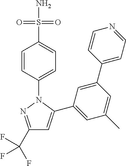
C1(C(F)(F)F)=NN(C2=CC=C(S(N)(=O)=O)C=C2)C(C2=CC(C)=CC(C3=CC=NC=C3)=C2)=C1
